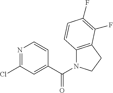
C12=C(CCN1C(C1=CC(Cl)=NC=C1)=O)C(F)=C(F)C=C2
